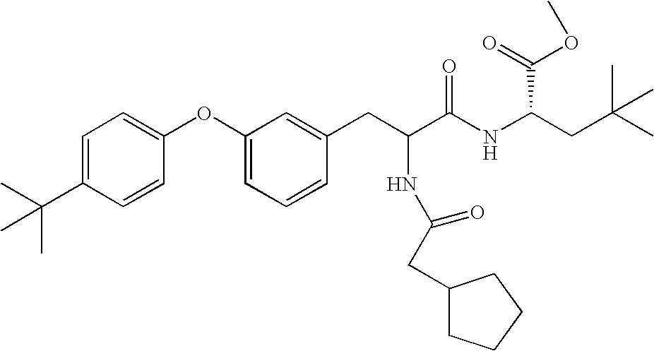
C1=C(C(C)(C)C)C=CC(OC2=CC=CC(CC(C(NC(CC(C)(C)C)C(=O)OC)=O)NC(CC3CCCC3)=O)=C2)=C1
